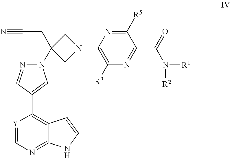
N#CCC1(N2N=CC(C3=C4C(=NC=[Y]3)NC=C4)=C2)CN(C2=C([R3])N=C(C(=O)N([R1])[R2])C([R5])=N2)C1
